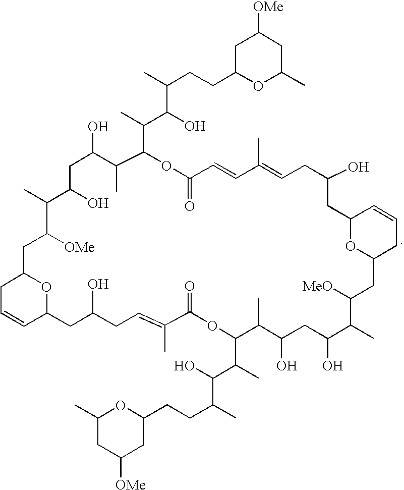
C1C(O)C(C)C([OMe])CC2OC(CC(O)CC=C(C)C(=O)OC(C(C(O)C(CCC3OC(C)CC([OMe])C3)C)C)C(C)C(O)CC(O)C(C)C([MeO])CC3OC(CC(O)CC=C(C)C=CC(=O)OC(C(C)C(O)C(C)CCC4OC(C)CC([OMe])C4)C(C)C1O)C=CC3)C=CC2
